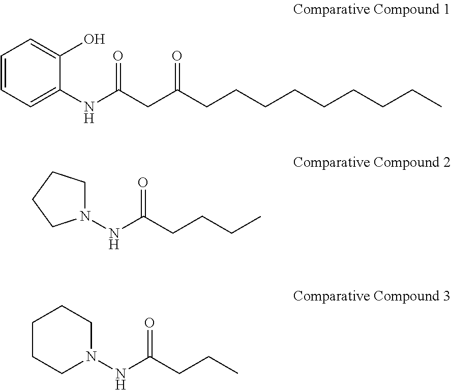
C1=CC=C(NC(CC(CCCCCCCCC)=O)=O)C(O)=C1.C1CCN(NC(CCC)=O)CC1.N1(NC(CCCC)=O)CCCC1
